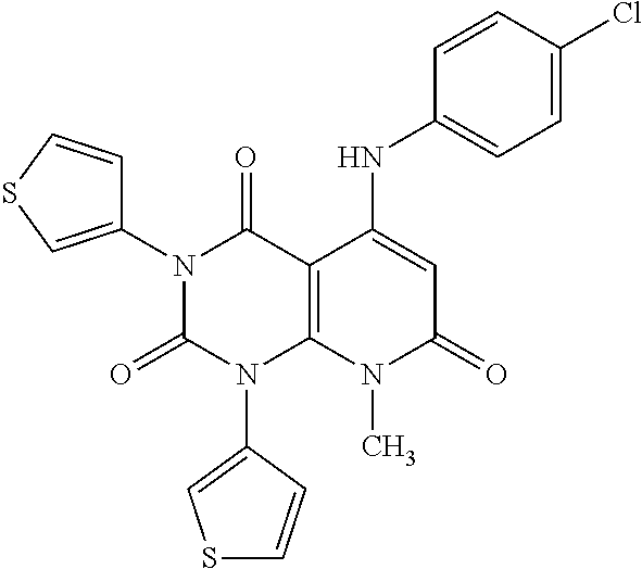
N1(C2=CSC=C2)C(=O)N(C2=CSC=C2)C2=C(C1=O)C(NC1=CC=C(Cl)C=C1)=CC(=O)N2C
